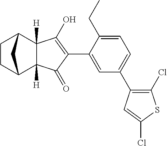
C1=C(C2=C(O)C3([H])C([H])(C2=O)C2CCC3C2)C(CC)=CC=C1C1=C(Cl)SC(Cl)=C1
